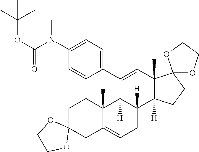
C1C2(CC3=CCC4([H])C([H])(C3(C)C1)C(C1=CC=C(N(C)C(=O)OC(C)(C)C)C=C1)=CC1(C)C4([H])CCC13OCCO3)OCCO2
